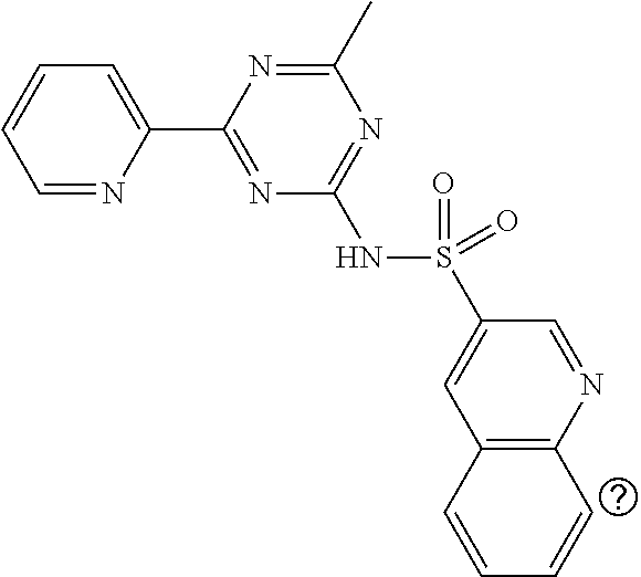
C1=NC(C2=NC(NS(C3=CC4=C(N=C3)C=CC=C4)(=O)=O)=NC(C)=N2)=CC=C1
